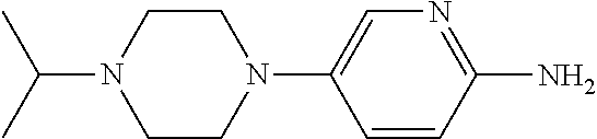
C1CN(C2=CN=C(N)C=C2)CCN1C(C)C
